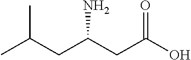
C(CC(CC(O)=O)N)(C)C
